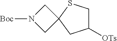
C1([OTs])CSC2(C1)CN([Boc])C2
